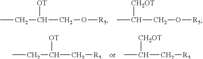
CCC([OT])CO[R5].CC([CH2OT])CO[R5].CCC([OT])C[R5].CC([CH2OT])C[R5]
